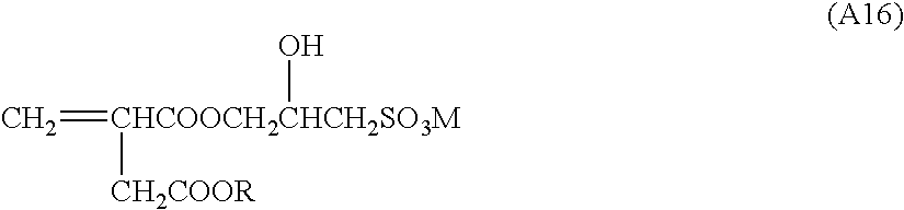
C=[CHCOOCH2CHCH2SO3M](O)[CH2COOR]
